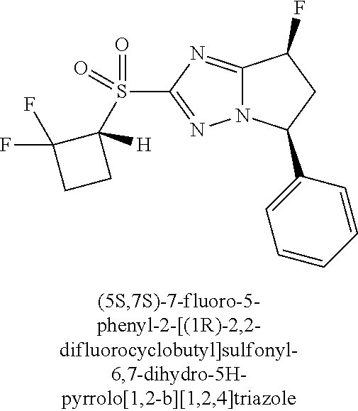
C12=NC(S(C3([H])C(F)(F)CC3)(=O)=O)=NN1C(C1=CC=CC=C1)CC2F
